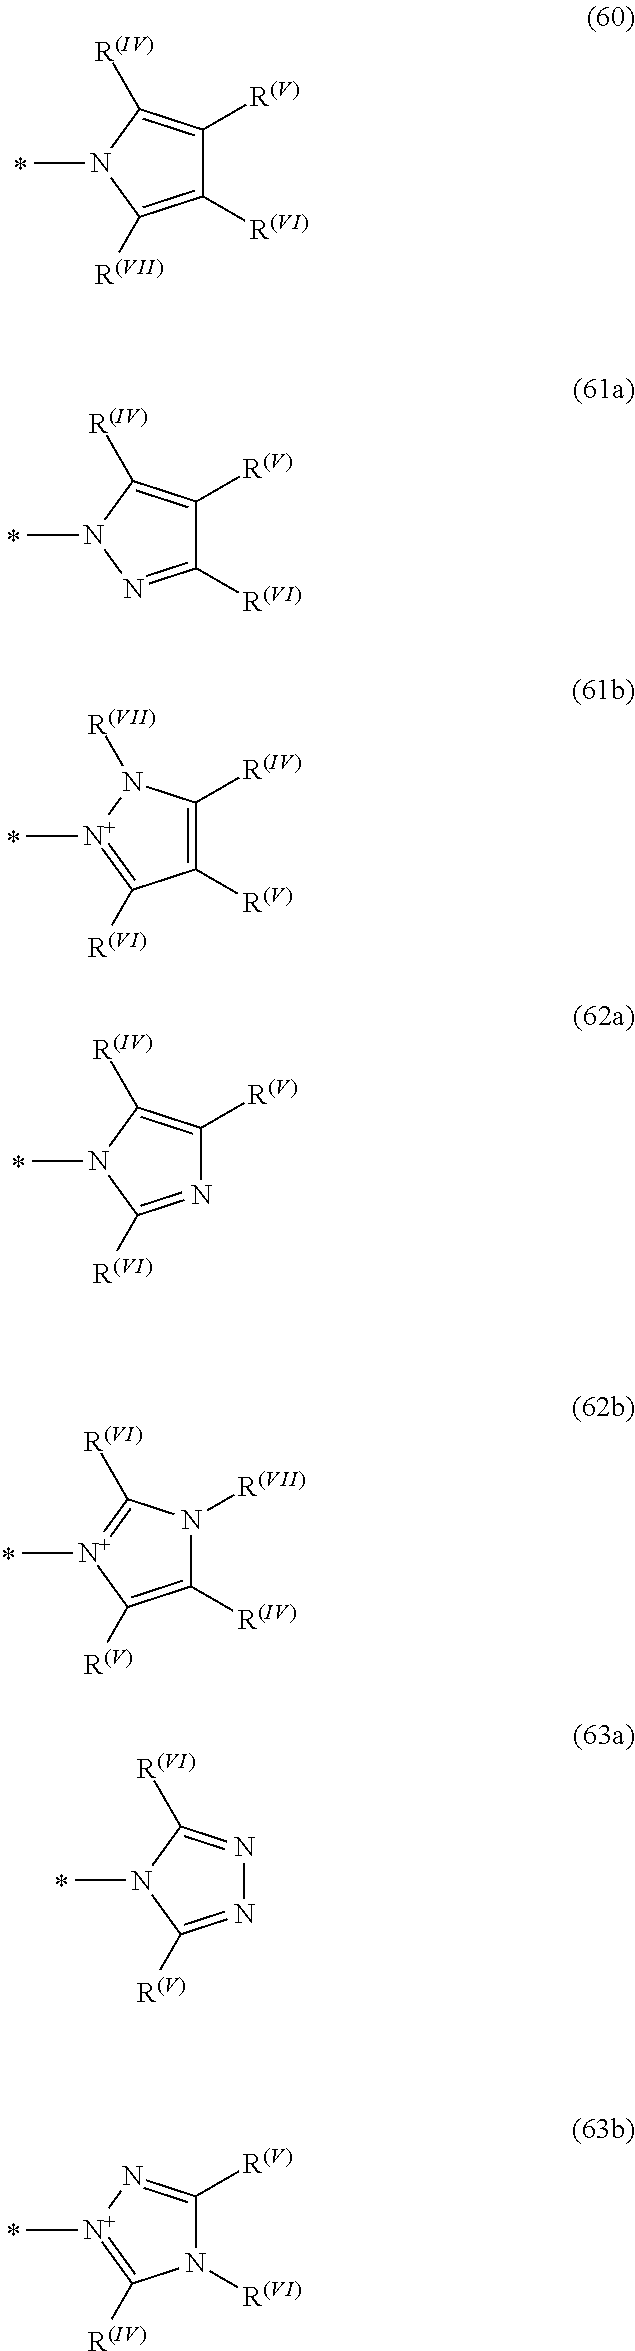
C1([R(VI)])=C([R(VII)])N(C)C([R(IV)])=C1[R(V)].C1([R(VI)])=NN(C)C([R(IV)])=C1[R(V)].C1([R(V)])=C([R(IV)])N([R(VII)])[N+](C)=C1[R(VI)].N1=C([R(VI)])N(C)C([R(IV)])=C1[R(V)].C1([R(IV)])=C([R(V)])[N+](C)=C([R(VI)])N1[R(VII)].N1=C([R(V)])N(C)C([R(VI)])=N1.N1([R(VI)])C([R(V)])=N[N+](C)=C1[R(IV)]
